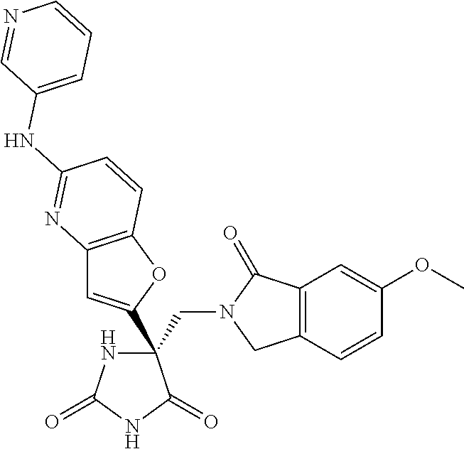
C(C1(C2=CC3=C(O2)C=CC(NC2=CC=CN=C2)=N3)NC(=O)NC1=O)N1CC2=C(C1=O)C=C(OC)C=C2
